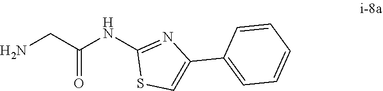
C(C(=O)NC1=NC(C2=CC=CC=C2)=CS1)N
